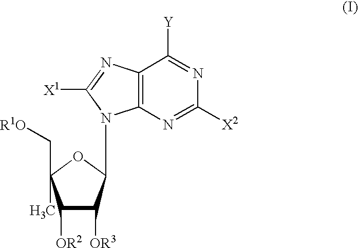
C1([OR2])C([OR3])C(N2C3=C(N=C2[X1])C([Y])=NC([X2])=N3)OC1(C[R1O])C
